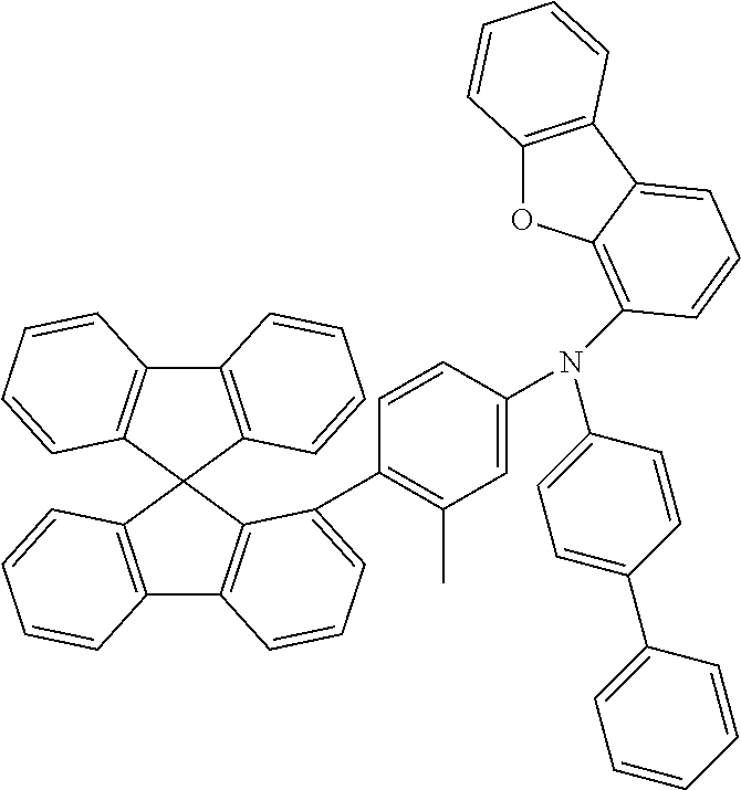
C12=C(C3(C4=C1C=CC=C4)C1=C(C4=C3C(C3=C(C)C=C(N(C5=CC=C(C6=CC=CC=C6)C=C5)C5=C6OC7=C(C6=CC=C5)C=CC=C7)C=C3)=CC=C4)C=CC=C1)C=CC=C2
